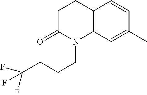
C1CC(=O)N(CCCC(F)(F)F)C2=C1C=CC(C)=C2
